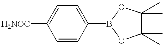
[H2NOC]C1=CC=C(B2OC(C)(C)C(C)(C)O2)C=C1
